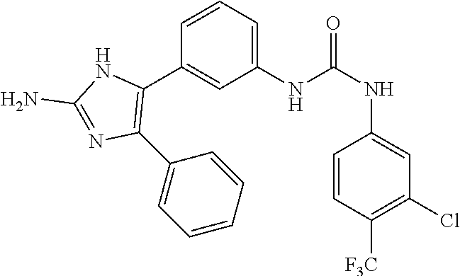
C1(NC(NC2=CC(Cl)=C([F3C])C=C2)=O)=CC=CC(C2=C(C3=CC=CC=C3)N=C(N)N2)=C1
